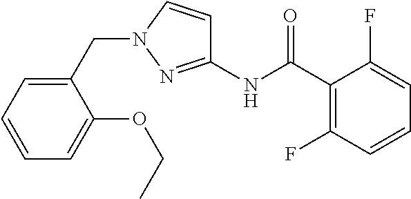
C1(NC(C2=C(F)C=CC=C2F)=O)=NN(CC2=CC=CC=C2OCC)C=C1
